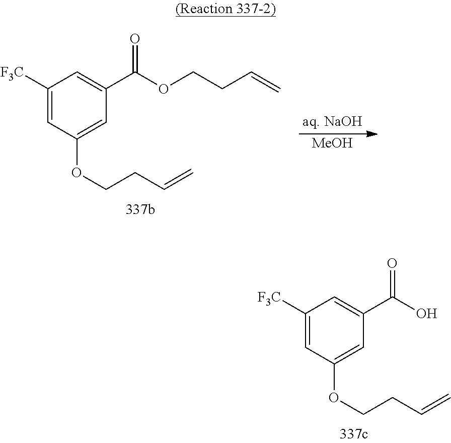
[MeOH].C1([F3C])=CC(OCCC=C)=CC(C(OCCC=C)=O)=C1.C1([F3C])=CC(OCCC=C)=CC(C(O)=O)=C1
